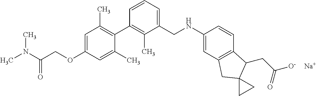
C1=C(OCC(N(C)C)=O)C=C(C)C(C2=C(C)C(CNC3=CC4=C(C=C3)C(CC(=O)[O-])C3(C4)CC3)=CC=C2)=C1C.[Na]
